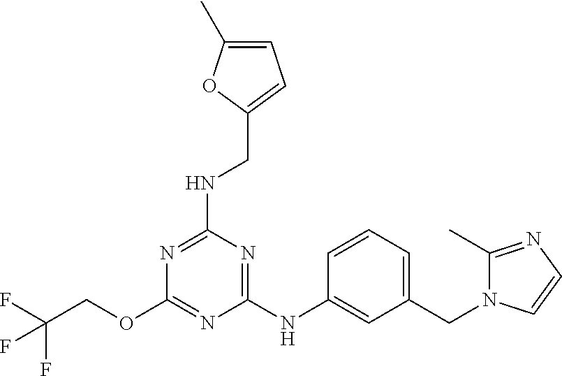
C1(NC2=CC(CN3C(C)=NC=C3)=CC=C2)=NC(NCC2=CC=C(C)O2)=NC(OCC(F)(F)F)=N1
